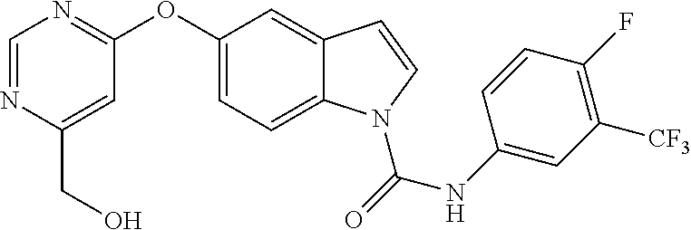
C1(OC2=NC=NC(CO)=C2)=CC=C2C(=C1)C=CN2C(=O)NC1=CC([CF3])=C(F)C=C1
